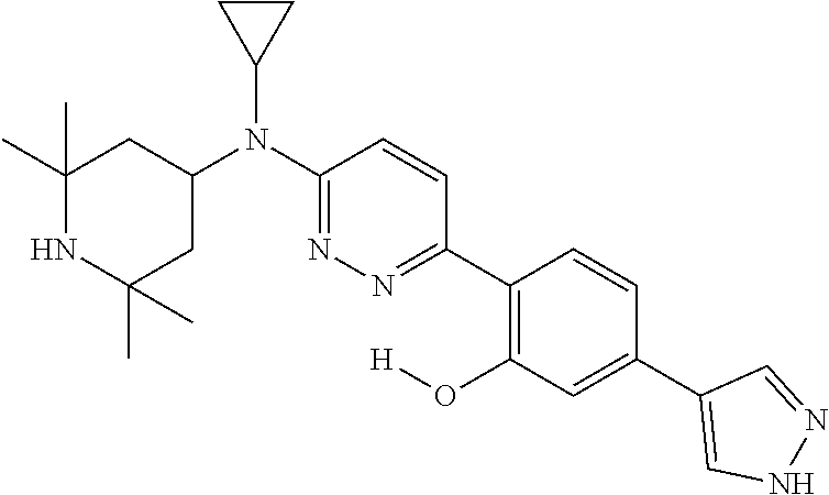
C1(C)(C)NC(C)(C)CC(N(C2=NN=C(C3=C(O[H])C=C(C4=CNN=C4)C=C3)C=C2)C2CC2)C1
